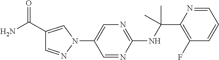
N(C(C1=C(F)C=CC=N1)(C)C)C1=NC=C(N2C=C(C(N)=O)C=N2)C=N1
